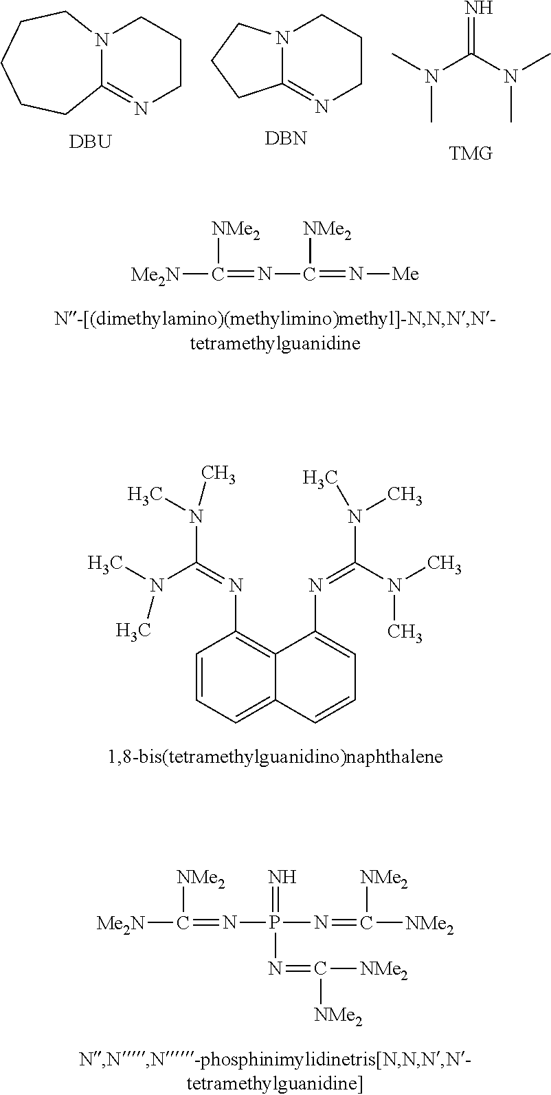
N12C(=NCCC1)CCCCC2.[DBU].N12C(=NCCC1)CCC2.[DBN].N=C(N(C)C)N(C)C.[Me2N]C([NMe2])=NC([NMe2])=N[Me].C1=CC=C2C(=C1N=C(N(C)C)N(C)C)C(N=C(N(C)C)N(C)C)=CC=C2.[Me2N]C([NMe2])=NP(N=C([NMe2])[NMe2])(=N)N=C([NMe2])[NMe2]
